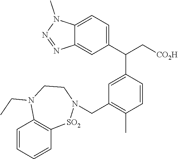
C12=CC=C(C(C[CO2H])C3=CC(CN4CCN(CC)C5=C([SO2]4)C=CC=C5)=C(C)C=C3)C=C1N=NN2C
